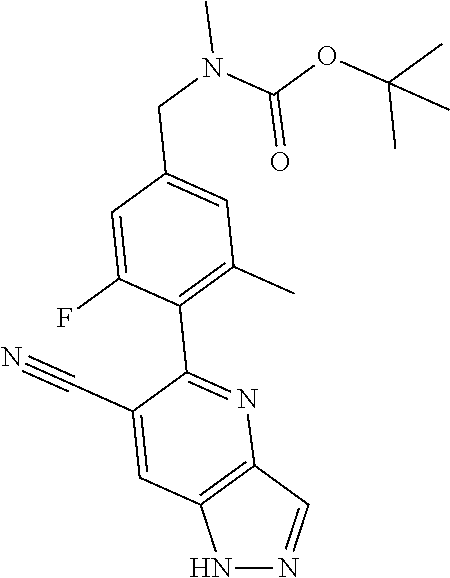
N1N=CC2=C1C=C(C#N)C(C1=C(C)C=C(CN(C(OC(C)(C)C)=O)C)C=C1F)=N2
